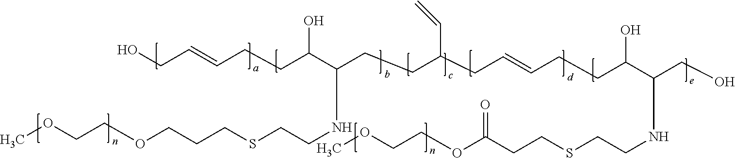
OCC=CCCC(C(CCC(CC=CCCC(C(CO)NCCSCCC(OCCOC)=O)O)C=C)NCCSCCCOCCOC)O
